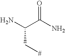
NC(C(N)=O)C[#]
